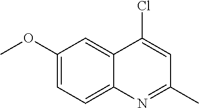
C1(OC)=CC=C2C(=C1)C(Cl)=CC(C)=N2
